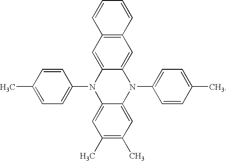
CC1=CC=C(N2C3=CC(C)=C(C)C=C3N(C3=CC=C(C)C=C3)C3=CC4=C(C=C23)C=CC=C4)C=C1
